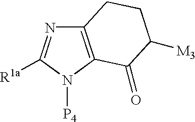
C12=C(N([P4])C([R1a])=N1)C(=O)C([M3])CC2
